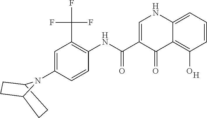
C1=C(C(NC2=C(C(F)(F)F)C=C(N3C4CCC3CC4)C=C2)=O)C(=O)C2=C(O)C=CC=C2N1.[H]
